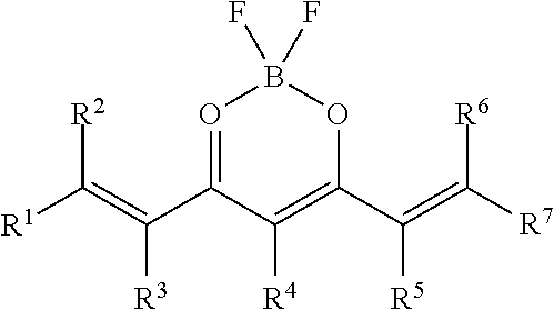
O1=C(C(=C([R1])[R2])[R3])C([R4])=C(C(=C([R7])[R6])[R5])OB1(F)F
